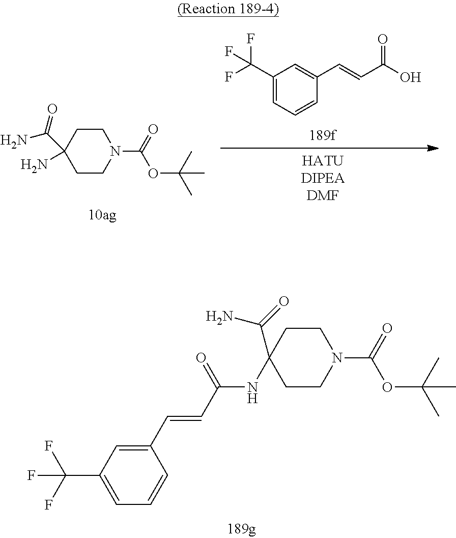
C1(C(F)(F)F)=CC=CC(C=CC(O)=O)=C1.C1CC(C(=O)N)(N)CCN1C(=O)OC(C)(C)C.C1(C=CC(NC2(C(=O)N)CCN(C(=O)OC(C)(C)C)CC2)=O)=CC(C(F)(F)F)=CC=C1
